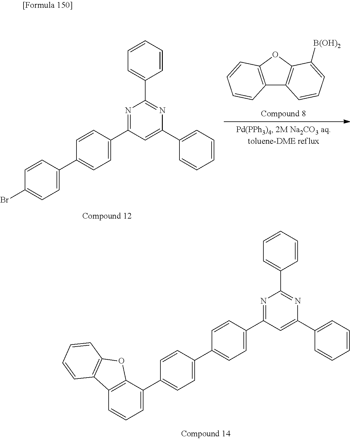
C1=CC(C2=CC=C(C3=NC(C4=CC=CC=C4)=NC(C4=CC=CC=C4)=C3)C=C2)=CC=C1C1=CC=CC2=C1OC1=C2C=CC=C1.C12=C(OC3=C1C=CC=C3[B(OH)2])C=CC=C2.C1=CC(C2=CC=C(C3=NC(C4=CC=CC=C4)=NC(C4=CC=CC=C4)=C3)C=C2)=CC=C1Br
